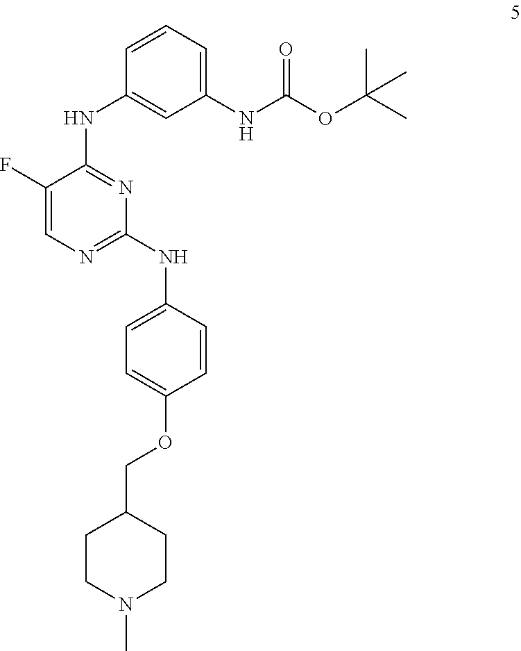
C1(NC(OC(C)(C)C)=O)=CC=CC(NC2=NC(NC3=CC=C(OCC4CCN(C)CC4)C=C3)=NC=C2F)=C1
